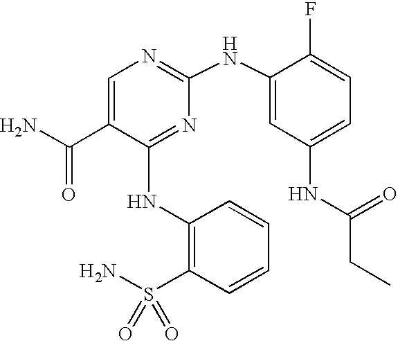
N(C1=NC(NC2=CC(NC(CC)=O)=CC=C2F)=NC=C1C(N)=O)C1=C(S(N)(=O)=O)C=CC=C1
